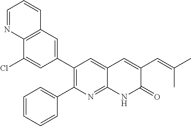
C12=C(C=C(C3=C(C4=CC=CC=C4)N=C4C(=C3)C=C(C=C(C)C)C(=O)N4)C=C1Cl)C=CC=N2
